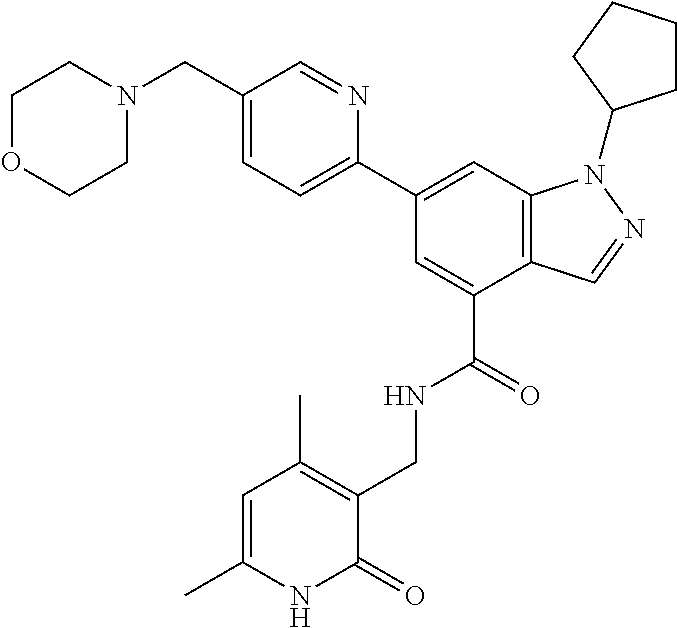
C1OCCN(CC2=CC=C(C3=CC4=C(C(C(=O)NCC5=C(C)C=C(C)NC5=O)=C3)C=NN4C3CCCC3)N=C2)C1
